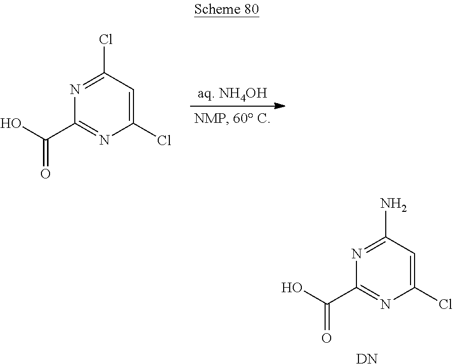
C1(Cl)=CC(Cl)=NC(C(O)=O)=N1.C1(Cl)=CC(N)=NC(C(O)=O)=N1.[DN]
